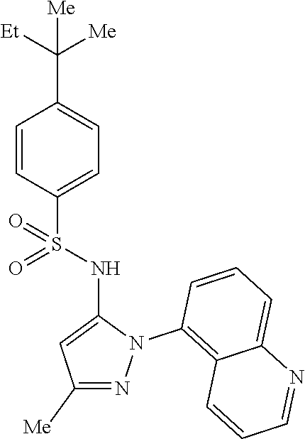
C1=CC(S(NC2=CC([Me])=NN2C2=C3C(=CC=C2)N=CC=C3)(=O)=O)=CC=C1C([Et])([Me])[Me]
